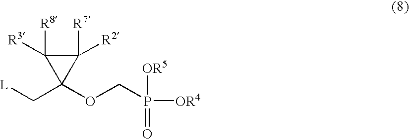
[L]CC1(OCP([OR4])(=O)[OR5])C([R7])([R2])C1([R8])[R3]
